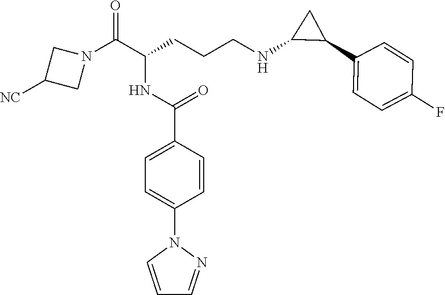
N1(C(C(CCCNC2C(C3=CC=C(F)C=C3)C2)NC(C2=CC=C(N3C=CC=N3)C=C2)=O)=O)CC([NC])C1
